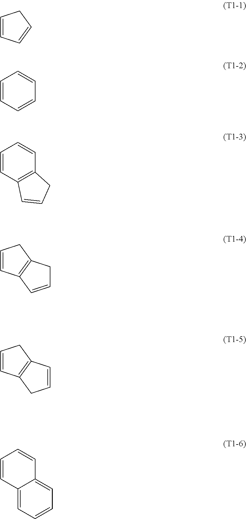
C1=CC=CC1.C1=CC=CC=C1.C1=CC2=C(C=C1)CC=C2.C1=CC2=C(C1)CC=C2.C1=CC2=C(C1)C=CC2.C12=CC=CC=C1C=CC=C2
